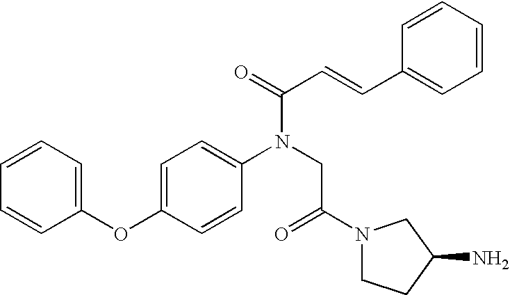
C1=CC=C(OC2=CC=C(N(CC(=O)N3CCC(N)C3)C(C=CC3=CC=CC=C3)=O)C=C2)C=C1
